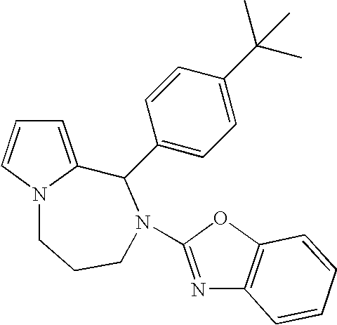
C1=C2N(C=C1)CCCN(C1=NC3=C(O1)C=CC=C3)C2C1=CC=C(C(C)(C)C)C=C1
